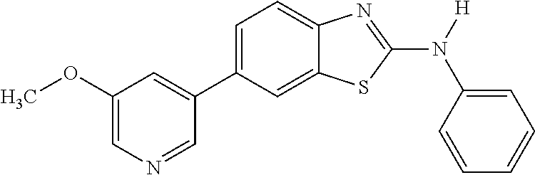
C1(OC)=CN=CC(C2=CC=C3C(=C2)SC(N([H])C2=CC=CC=C2)=N3)=C1
